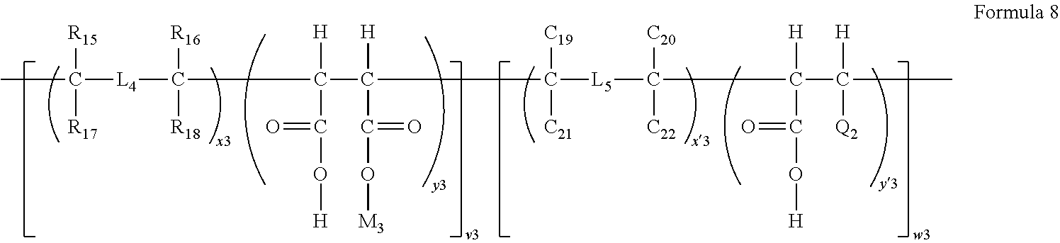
CC([R15])([R17])[L4]C([R16])([R18])C([H])(C(=O)O[H])C([H])(C(=O)O[M3])C([C19])([C21])[L5]C([C20])([C22])C([H])(C(=O)O[H])C([H])([Q2])C
